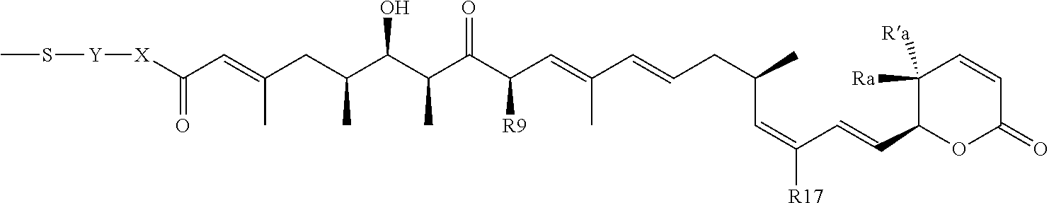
[X](C(C=C(CC(C(C(C(C(C=C(C=CCC(C)C=C([R17])C=CC1OC(=O)C=CC1([Ra])[Ra])C)[R9])=O)C)O)C)C)=O)[Y]SC
